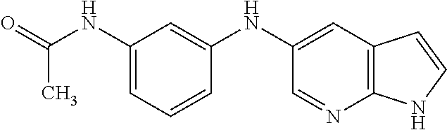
C1(NC2=CC(NC(C)=O)=CC=C2)=CC2=C(N=C1)NC=C2
